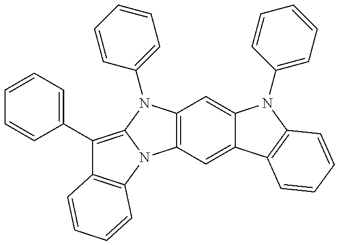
C12=C(C=C3C(=C1)N(C1=CC=CC=C1)C1=C3C=CC=C1)N1C(=C(C3=CC=CC=C3)C3=C1C=CC=C3)N2C1=CC=CC=C1
